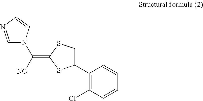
C1=NC=CN1C([NC])=C1SC(C2=C(Cl)C=CC=C2)CS1
